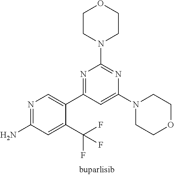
N1=C(C2=CN=C(N)C=C2C(F)(F)F)C=C(N2CCOCC2)N=C1N1CCOCC1
